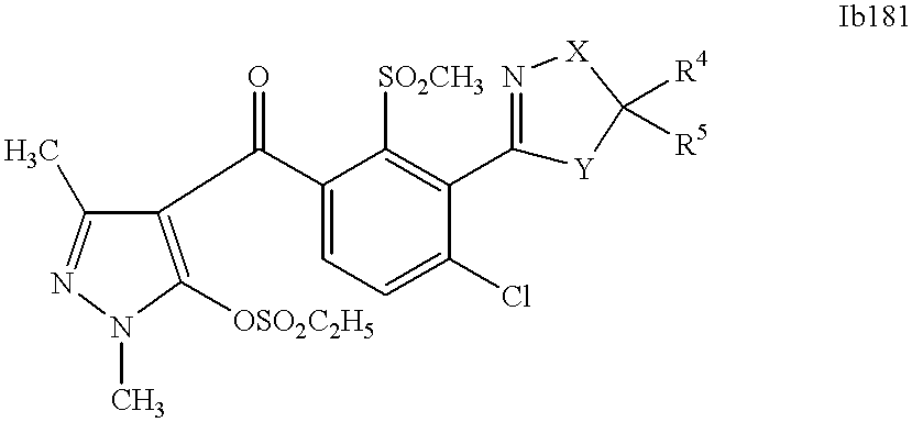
C1(C)=NN(C)C([OSO2C2H5])=C1C(=O)C1=CC=C(Cl)C(C2=N[X]C([R4])([R5])[Y]2)=C1[SO2CH3]
